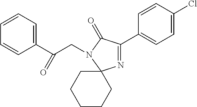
C1=CC=C(C(CN2C(=O)C(C3=CC=C(Cl)C=C3)=NC23CCCCC3)=O)C=C1
